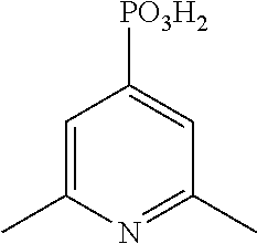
C1=C(C)N=C(C)C=C1[PO3H2]
